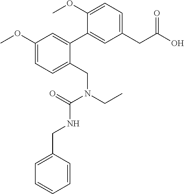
C1(CN(CC)C(=O)NCC2=CC=CC=C2)=CC=C(OC)C=C1C1=CC(CC(O)=O)=CC=C1OC
